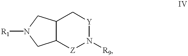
C12C([Z]N([R9])[Y]C1)CN([R1])C2
